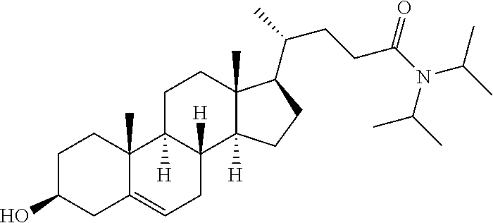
C1C(O)CC2=CCC3([H])C([H])(C2(C)C1)CCC1(C)C3([H])CCC1C(C)CCC(N(C(C)C)C(C)C)=O
